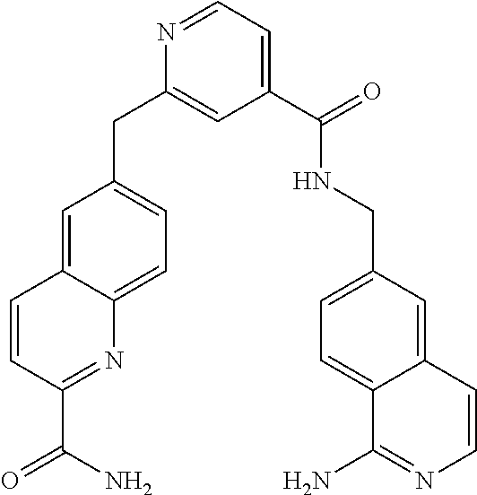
C1(C(=O)N)=NC2=CC=C(CC3=CC(C(=O)NCC4=CC=C5C(=C4)C=CN=C5N)=CC=N3)C=C2C=C1
